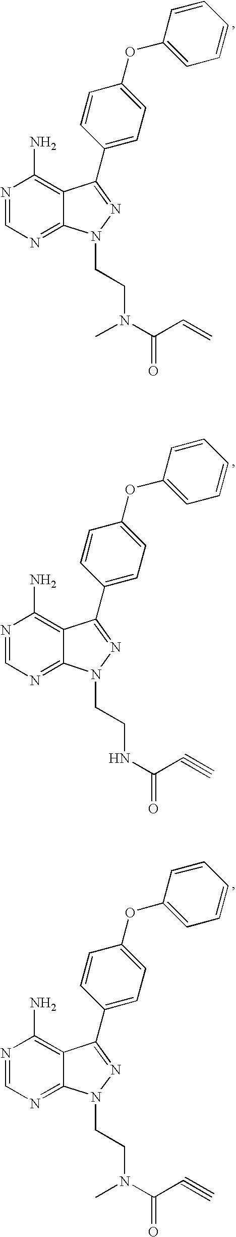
N1=CN=C2C(=C1N)C(C1=CC=C(OC3=CC=CC=C3)C=C1)=NN2CCN(C(C=C)=O)C.N1=CN=C2C(=C1N)C(C1=CC=C(OC3=CC=CC=C3)C=C1)=NN2CCNC(C#C)=O.N1=CN=C2C(=C1N)C(C1=CC=C(OC3=CC=CC=C3)C=C1)=NN2CCN(C(C#C)=O)C
